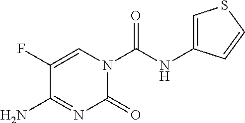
C1=C(NC(N2C(=O)N=C(N)C(F)=C2)=O)C=CS1
